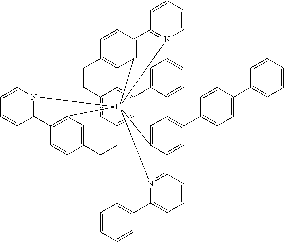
C12=CC3=CC(=C1)C1=CC=CC=C1C1=C(C4=CC=C(C5=CC=CC=C5)C=C4)C=C4C(=C1)[Ir]15(C6=C(C=CC(=C6)CC3)C3=N1C=CC=C3)(C1=C(C=CC(=C1)CC2)C1=N5C=CC=C1)N1=C4C=CC=C1C1=CC=CC=C1
